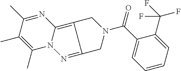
C1(C)=NC2=C3C(=NN2C(C)=C1C)CN(C(C1=CC=CC=C1C(F)(F)F)=O)C3
